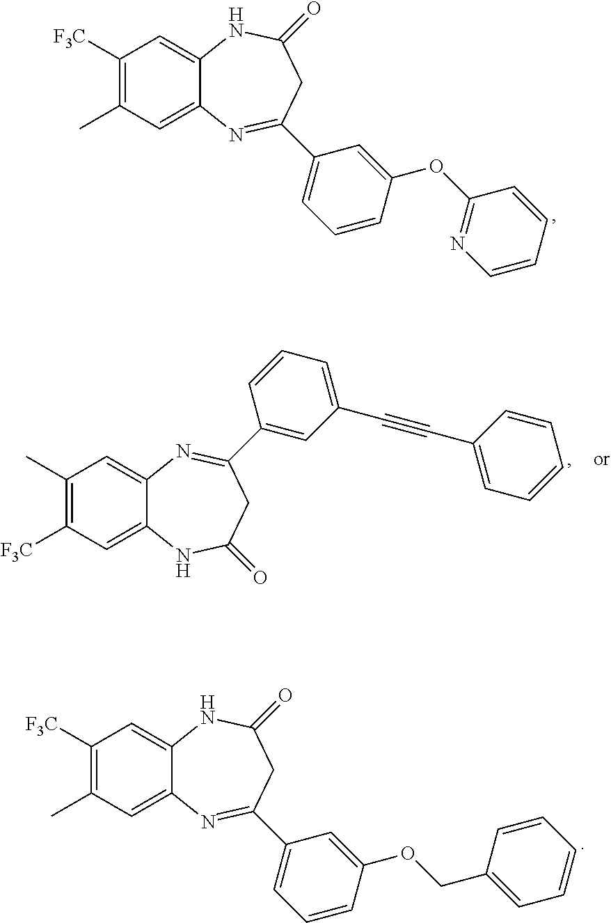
C1([F3C])=C(C)C=C2C(=C1)NC(=O)CC(C1=CC=CC(OC3=NC=CC=C3)=C1)=N2.C1([F3C])=C(C)C=C2C(=C1)NC(=O)CC(C1=CC=CC(OCC3=CC=CC=C3)=C1)=N2.C1([F3C])=C(C)C=C2C(=C1)NC(=O)CC(C1=CC(C#CC3=CC=CC=C3)=CC=C1)=N2
